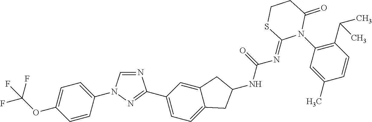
C1=CC(N2C=NC(C3=CC=C4C(=C3)CC(NC(=O)N=C3N(C5=C(C(C)C)C=CC(C)=C5)C(=O)CCS3)C4)=N2)=CC=C1OC(F)(F)F
